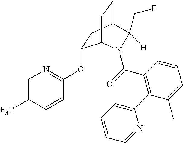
O(C1=NC=C([F3C])C=C1)C1CC2CCC1N(C(=O)C1=C(C3=CC=CC=N3)C(C)=CC=C1)C2([H])CF
